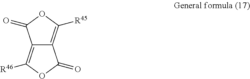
C12=C([R46])OC(=O)C1=C([R45])OC2=O
